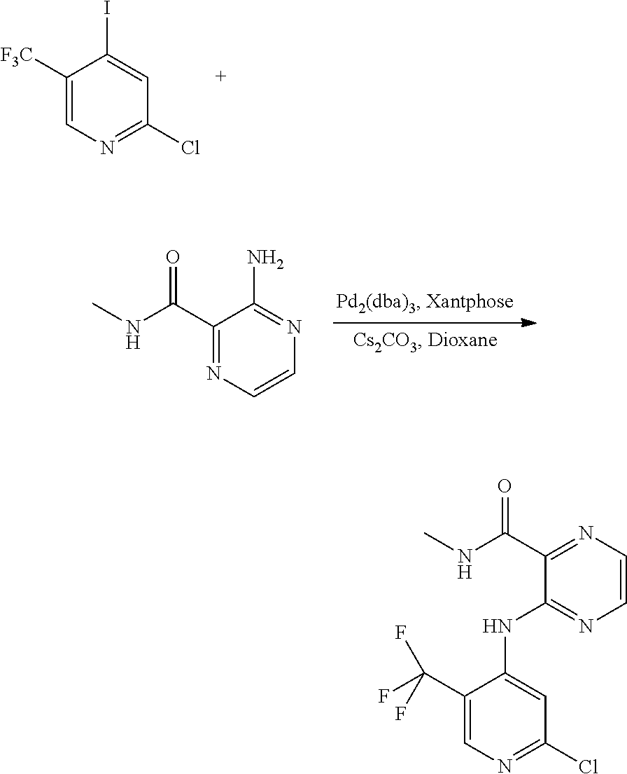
C1([F3C])=CN=C(Cl)C=C1I.C1(C(NC)=O)=NC=CN=C1N.C1(C(NC)=O)=NC=CN=C1NC1=CC(Cl)=NC=C1C(F)(F)F
